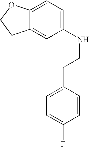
C12=CC(NCCC3=CC=C(F)C=C3)=CC=C1OCC2
